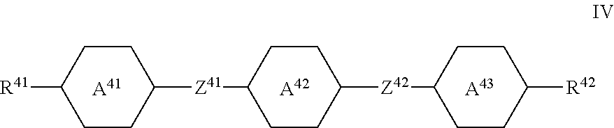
[A41].[A42].C1([R41])CCC([Z41]C2CCC([Z42]C3CCC([R42])CC3)CC2)CC1.[A43]
